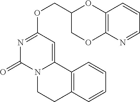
C(OC1=NC(=O)N2C(=C1)C1=C(CC2)C=CC=C1)C1COC2=C(O1)C=CC=N2
